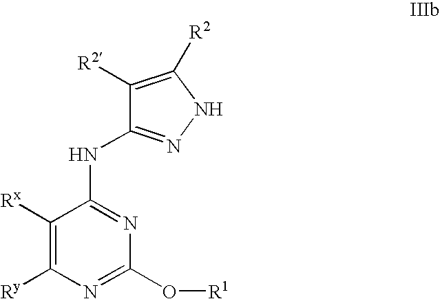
C1([R2])=C([R2])NN=C1NC1=NC(O[R1])=NC([Ry])=C1[Rx]
